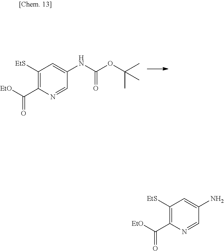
C1([EtS])=C(C(=O)[EtO])N=CC(NC(OC(C)(C)C)=O)=C1.C1([EtS])=C(C(=O)[EtO])N=CC(N)=C1
